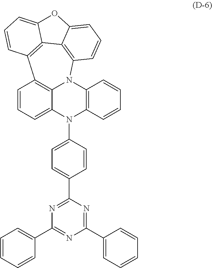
C1=CC=C2C3=C1C1=C4C5=C(N3C3=C(N2C2=CC=C(C6=NC(C7=CC=CC=C7)=NC(C7=CC=CC=C7)=N6)C=C2)C=CC=C3)C=CC=C5OC4=CC=C1
